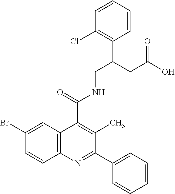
C1=CC2=C(C=C1Br)C(C(=O)NCC(CC(O)=O)C1=C(Cl)C=CC=C1)=C(C)C(C1=CC=CC=C1)=N2
